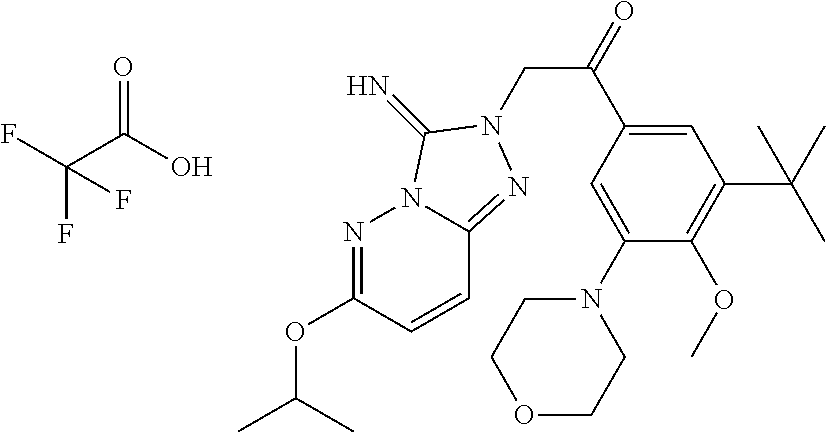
N1=C(OC(C)C)C=CC2=NN(CC(=O)C3=CC(C(C)(C)C)=C(OC)C(N4CCOCC4)=C3)C(=N)N12.C(C(O)=O)(F)(F)F
